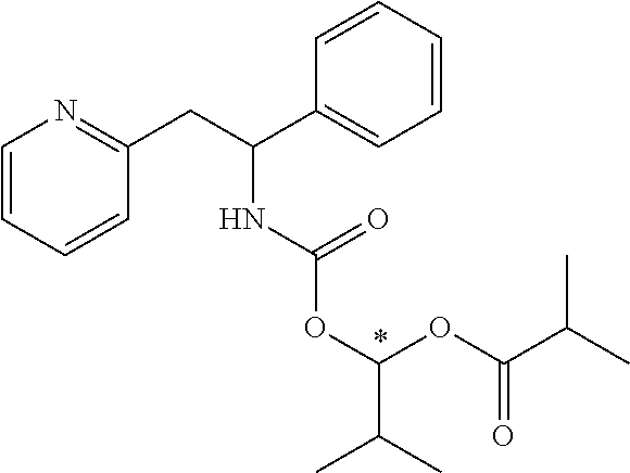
C1=CC=CC(CC(C2=CC=CC=C2)NC(OC(OC(C(C)C)=O)C(C)C)=O)=N1
